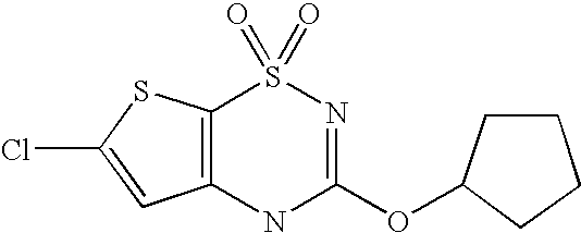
C12=C(NC(OC3CCCC3)=NS1(=O)=O)C=C(Cl)S2
